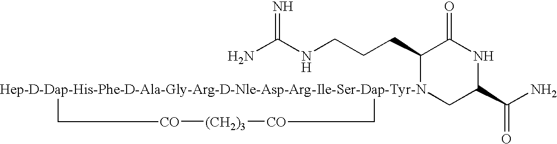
NC(NCCCC1[Hep-D-Dap-His-Phe-D-Ala-Gly-Arg-D-Nle-Asp-Arg-Ile-Ser-Dap-Tyr-N]2(CC(C(N)=O)NC1=O)C[CO][(CH2)3][CO]C2)=N
